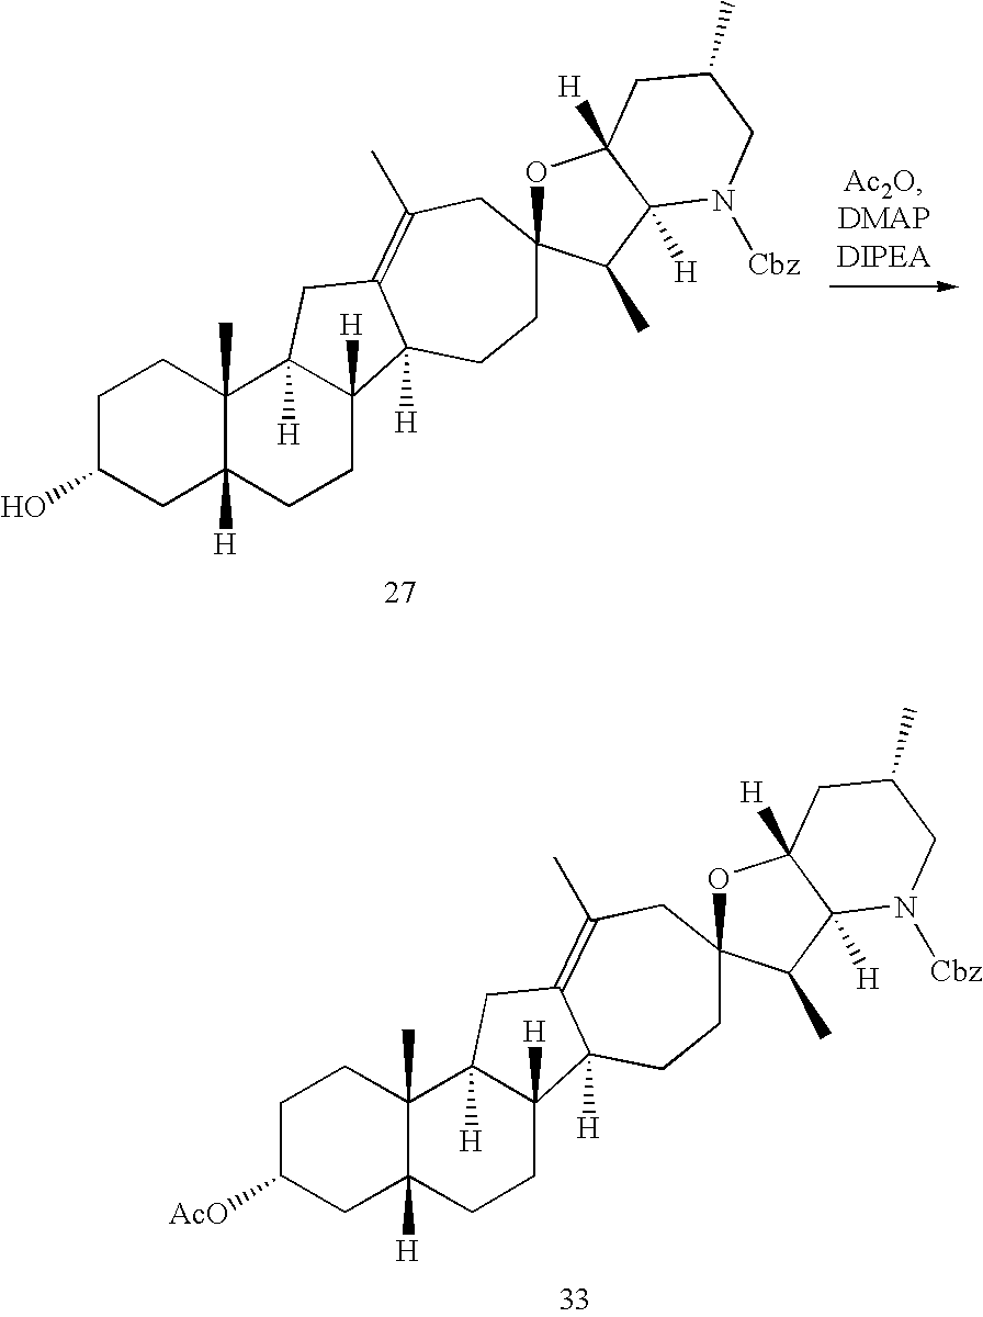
C1C([AcO])CC2([H])C(C)(C1)C1([H])C([H])(CC2)C2([H])C(=C(C)CC3(CC2)OC2([H])C([H])(C3C)N([Cbz])CC(C)C2)C1.C1C(O)CC2([H])C(C)(C1)C1([H])C([H])(CC2)C2([H])C(=C(C)CC3(CC2)OC2([H])C([H])(C3C)N([Cbz])CC(C)C2)C1
